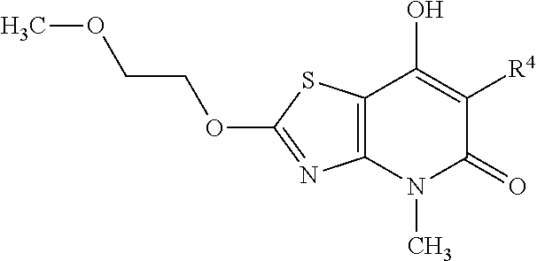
C12=C(N(C)C(=O)C([R4])=C1O)N=C(OCCOC)S2
